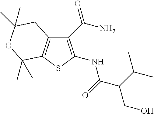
C12=C(SC(NC(=O)C(C(C)C)CO)=C1C(N)=O)C(C)(C)OC(C)(C)C2
